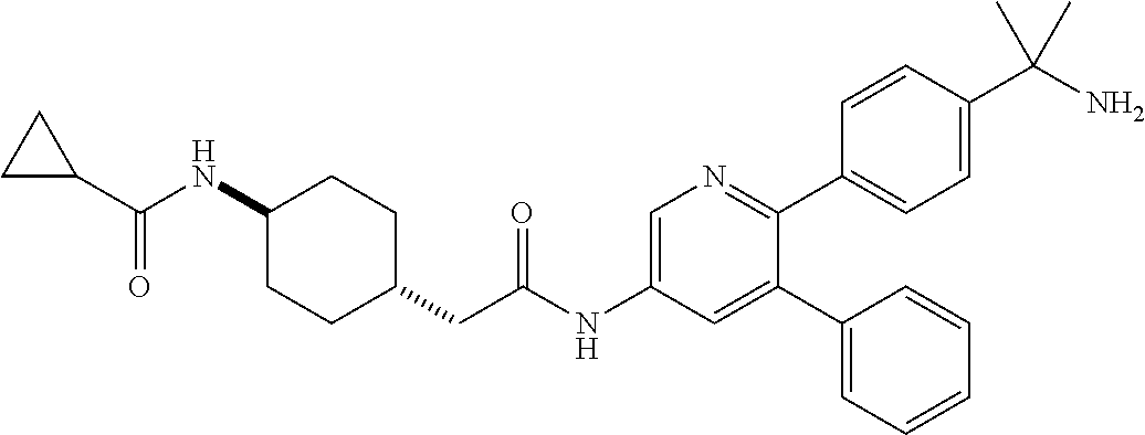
N(C1CCC(CC(NC2=CN=C(C3=CC=C(C(N)(C)C)C=C3)C(C3=CC=CC=C3)=C2)=O)CC1)C(C1CC1)=O
